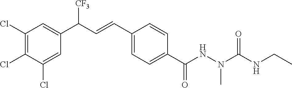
C1(Cl)=C(Cl)C(Cl)=CC(C(C=CC2=CC=C(C(NN(C(NCC)=O)C)=O)C=C2)[CF3])=C1
